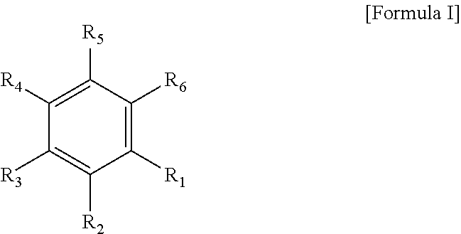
[R3]C1=C([R2])C([R1])=C([R6])C([R5])=C1[R4]
